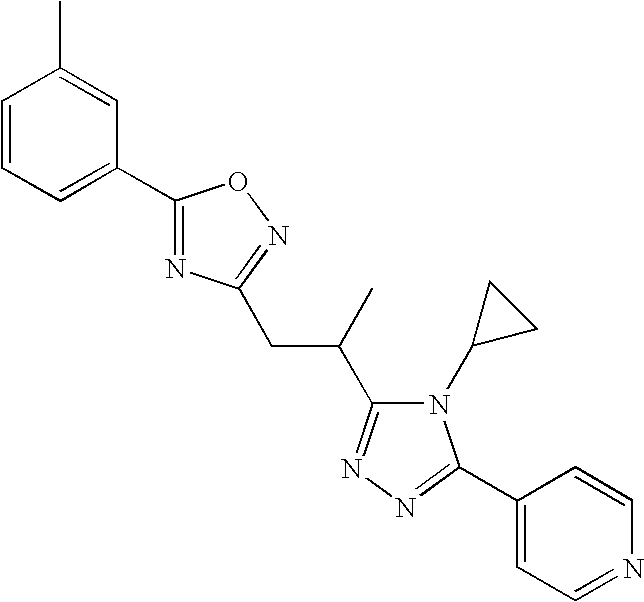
C1=CC=C(C2=NC(CC(C3=NN=C(C4=CC=NC=C4)N3C3CC3)C)=NO2)C=C1C
